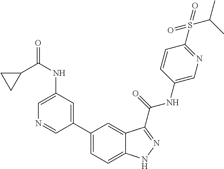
C1(NC(=O)C2CC2)=CN=CC(C2=CC=C3C(=C2)C(C(NC2=CN=C(S(=O)(=O)C(C)C)C=C2)=O)=NN3)=C1
